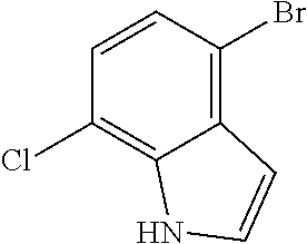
C1(Cl)=C2C(=C(Br)C=C1)C=CN2
